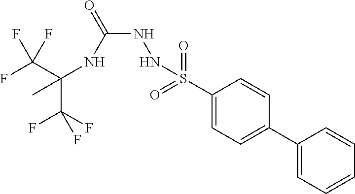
C(C(F)(F)F)(NC(NNS(C1=CC=C(C2=CC=CC=C2)C=C1)(=O)=O)=O)(C)C(F)(F)F
